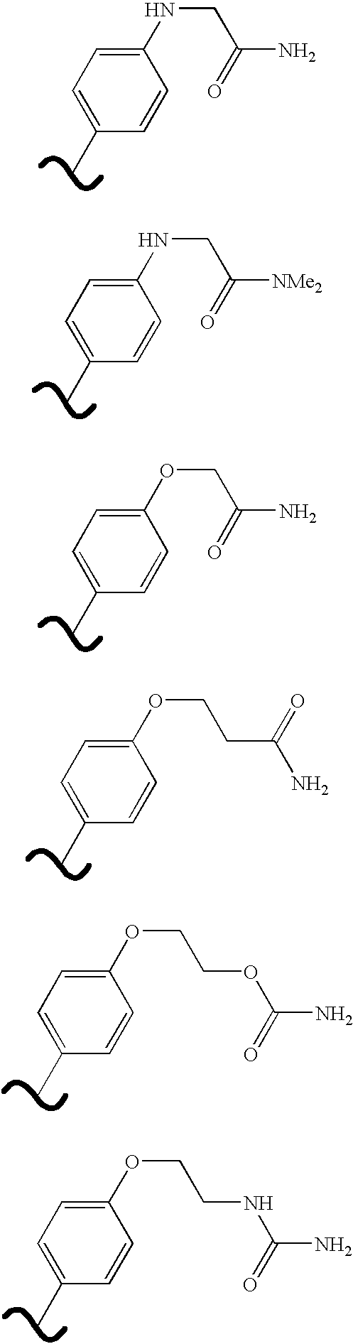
C1(NCC(=O)N)=CC=C(C)C=C1.C1(NCC(=O)[NMe2])=CC=C(C)C=C1.C1(OCC(=O)N)=CC=C(C)C=C1.C1(OCCC(N)=O)=CC=C(C)C=C1.C1(OCCOC(=O)N)=CC=C(C)C=C1.C1(OCCNC(=O)N)=CC=C(C)C=C1
